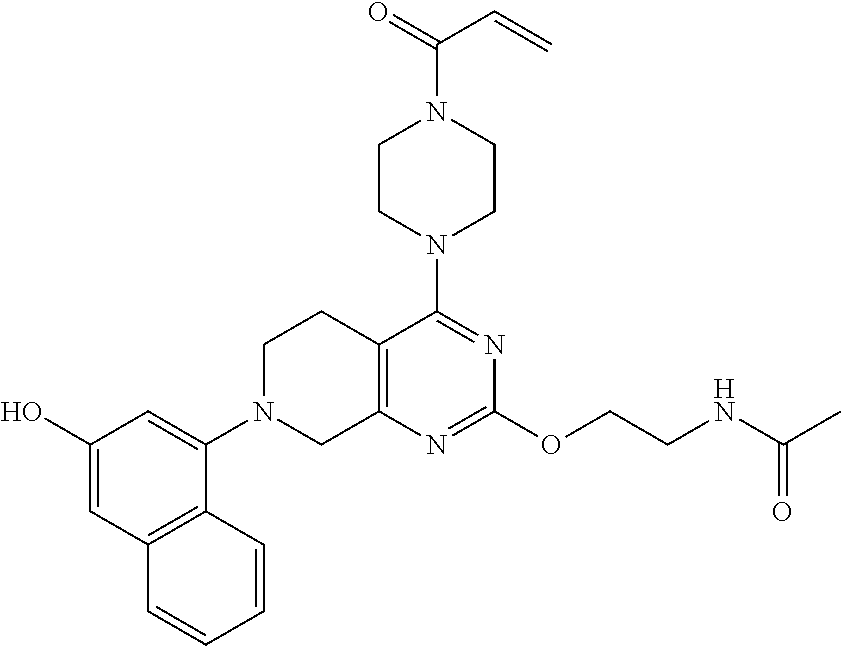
C1(O)=CC2=C(C(N3CC4=C(CC3)C(N3CCN(C(=O)C=C)CC3)=NC(OCCNC(C)=O)=N4)=C1)C=CC=C2
